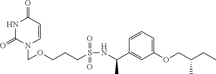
N1C(=O)N(COCCCS(NC(C2=CC(OCC(CC)C)=CC=C2)C)(=O)=O)C=CC1=O
